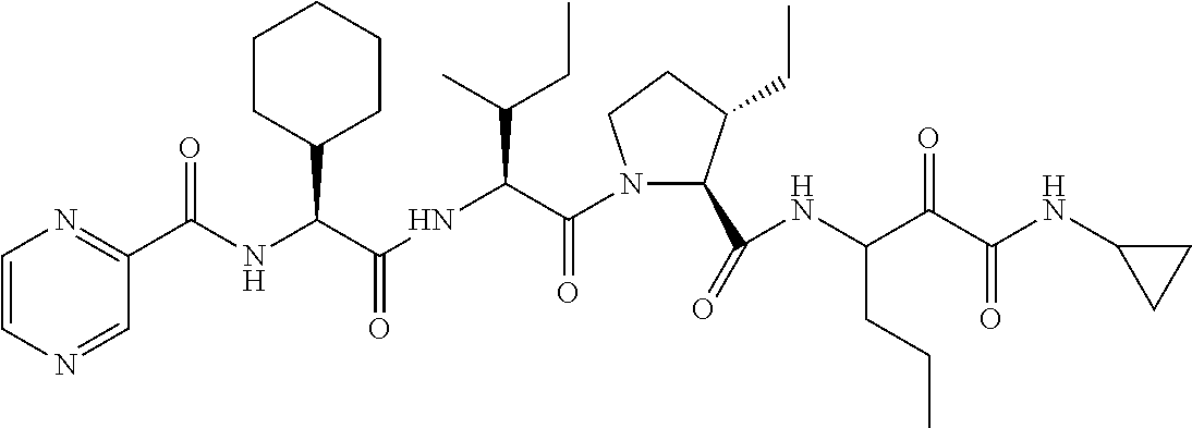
C1(C(=O)NC(C(C(NC2CC2)=O)=O)CCC)C(CC)CCN1C(C(NC(=O)C(C1CCCCC1)NC(C1=NC=CN=C1)=O)C(C)CC)=O
